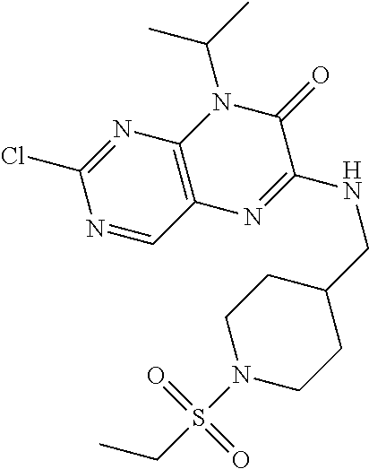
N1=CC2=C(N=C1Cl)N(C(C)C)C(=O)C(NCC1CCN(S(=O)(=O)CC)CC1)=N2
